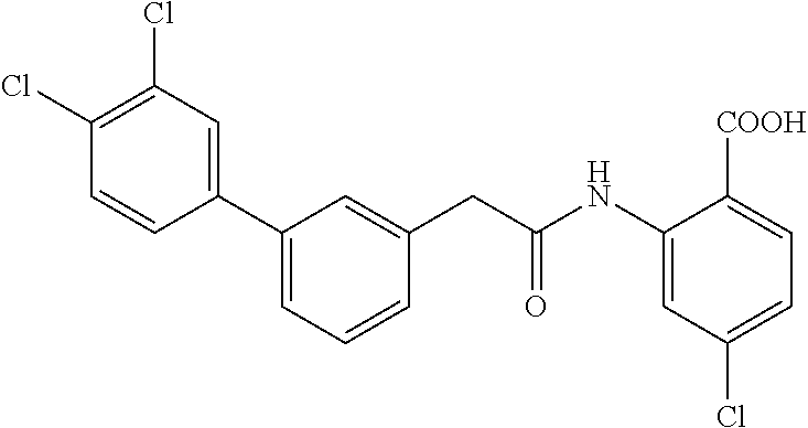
C1(NC(CC2=CC(C3=CC(Cl)=C(Cl)C=C3)=CC=C2)=O)=CC(Cl)=CC=C1[COOH]
